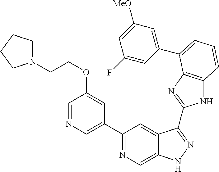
C1(C2=NC=C3C(=C2)C(C2=NC4=C(N2)C=CC=C4C2=CC([MeO])=CC(F)=C2)=NN3)=CN=CC(OCCN2CCCC2)=C1
